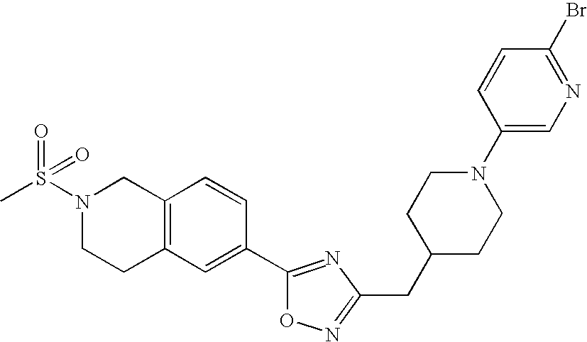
C12=C(C=C(C3=NC(CC4CCN(C5=CN=C(Br)C=C5)CC4)=NO3)C=C1)CCN(S(C)(=O)=O)C2
